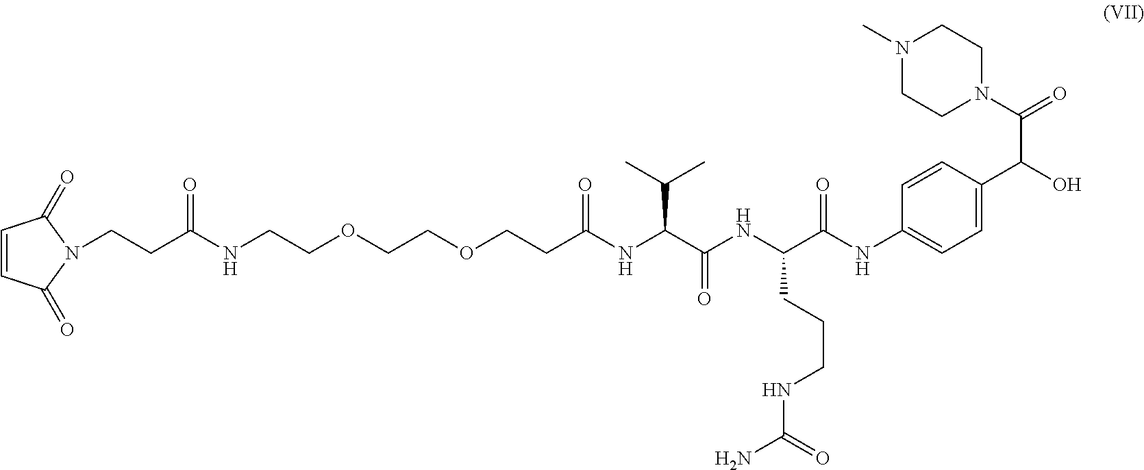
C(CC(NCCOCCOCCC(NC(C(NC(C(NC1=CC=C(C(O)C(N2CCN(C)CC2)=O)C=C1)=O)CCCNC(N)=O)=O)C(C)C)=O)=O)N1C(=O)C=CC1=O
